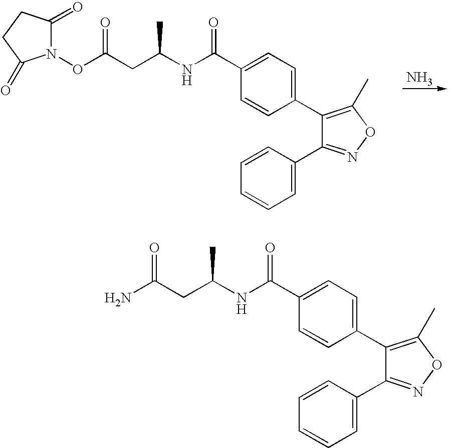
N1(OC(CC(NC(C2=CC=C(C3=C(C)ON=C3C3=CC=CC=C3)C=C2)=O)C)=O)C(=O)CCC1=O.N.NC(CC(NC(C1=CC=C(C2=C(C)ON=C2C2=CC=CC=C2)C=C1)=O)C)=O
